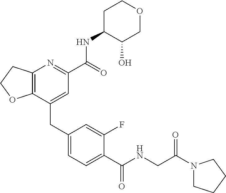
C12=C(CCO1)N=C(C(NC1C(O)COCC1)=O)C=C2CC1=CC=C(C(=O)NCC(N2CCCC2)=O)C(F)=C1
